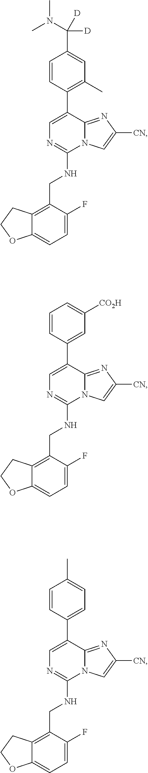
C1=C(F)C(CNC2=NC=C(C3=C(C)C=C(C([D])([D])N(C)C)C=C3)C3=NC([CN])=CN23)=C2C(=C1)OCC2.C1=C(F)C(CNC2=NC=C(C3=CC([CO2H])=CC=C3)C3=NC([CN])=CN23)=C2C(=C1)OCC2.C1=C(F)C(CNC2=NC=C(C3=CC=C(C)C=C3)C3=NC([CN])=CN23)=C2C(=C1)OCC2
